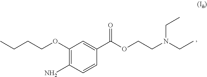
C1(OCCCC)=C(N)C=CC(C(OCCN(CC)CC)=O)=C1
